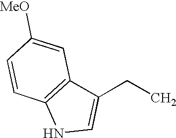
C1(CC)=CNC2=C1C=C([MeO])C=C2
